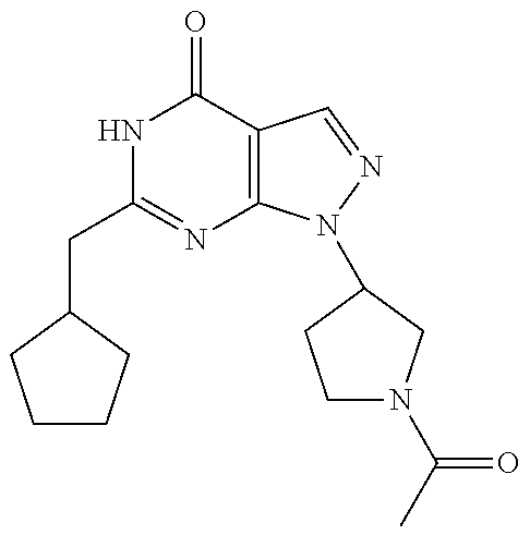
C(C1=NC2=C(C(=O)N1)C=NN2C1CN(C(C)=O)CC1)C1CCCC1
